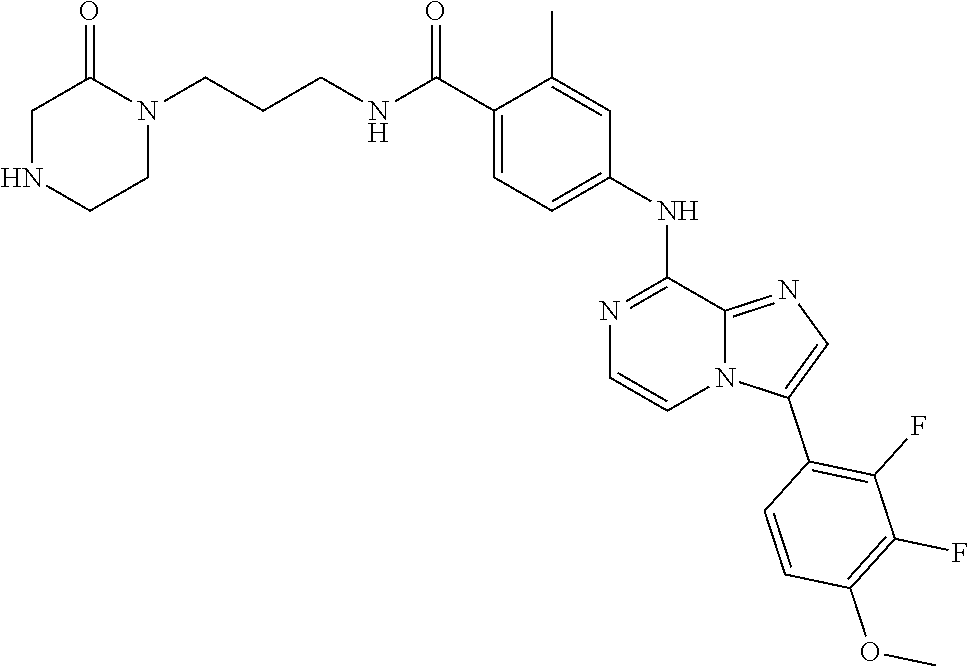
C1=C(C)C(C(NCCCN2C(=O)CNCC2)=O)=CC=C1NC1=NC=CN2C1=NC=C2C1=C(F)C(F)=C(OC)C=C1
